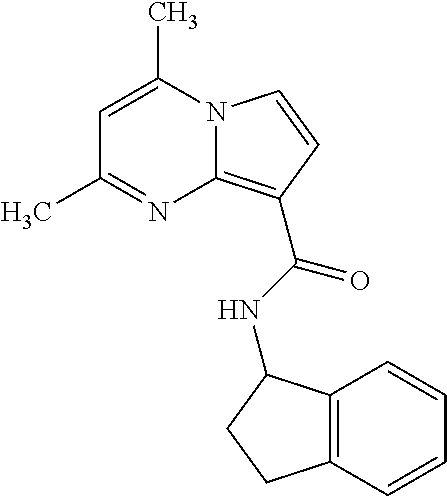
C1=C(C)N2C(=C(C(NC3C4=C(CC3)C=CC=C4)=O)C=C2)N=C1C
